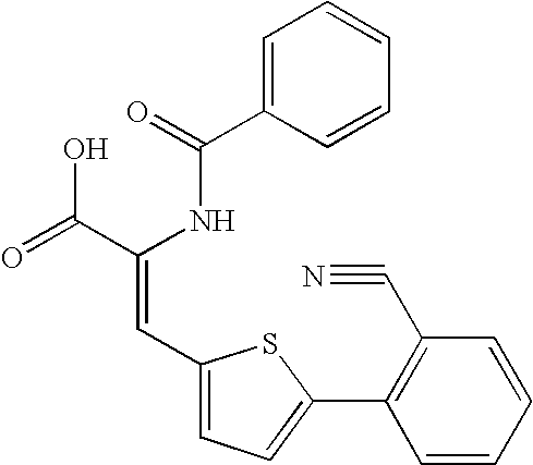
C1=C(C(=O)NC(C(=O)O)=CC2=CC=C(C3=C(C#N)C=CC=C3)S2)C=CC=C1
